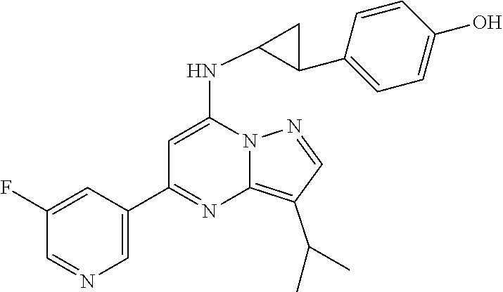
C1(C2=NC3=C(C(C)C)C=NN3C(NC3C(C4=CC=C(O)C=C4)C3)=C2)=CN=CC(F)=C1
